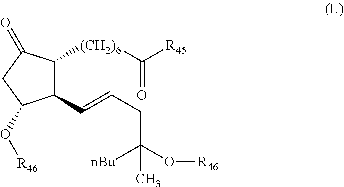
C1(C=CCC([nBu])(O[R46])C)C([(CH2)6]C([R45])=O)C(=O)CC1O[R46]
